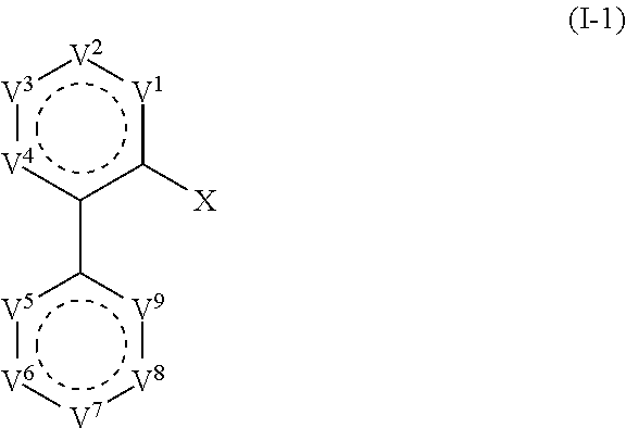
[V4]1:[V3]:[V2]:[V1]c([X])c1-c1[V5]:[V6]:[V7]:[V8]:[V9]1
